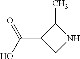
C1(C)C(C(O)=O)CN1
